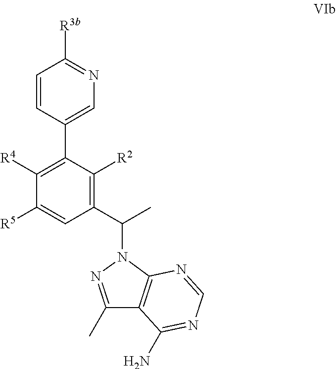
C1=CC(C2=C([R4])C([R5])=CC(C(C)N3N=C(C)C4=C3N=CN=C4N)=C2[R2])=CN=C1[R3b]
